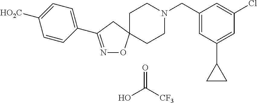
N1=C(C2=CC=C([HO2C])C=C2)CC2(O1)CCN(CC1=CC(C3CC3)=CC(Cl)=C1)CC2.O=C([CF3])O
